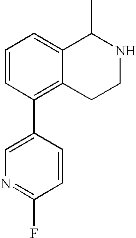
C1=CC(C2=CN=C(F)C=C2)=C2C(=C1)C(C)NCC2
